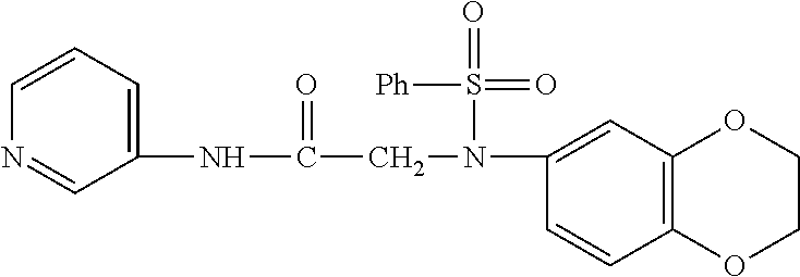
C1(NC(CN(C2=CC3=C(C=C2)OCCO3)S(=O)(=O)[Ph])=O)=CC=CN=C1
